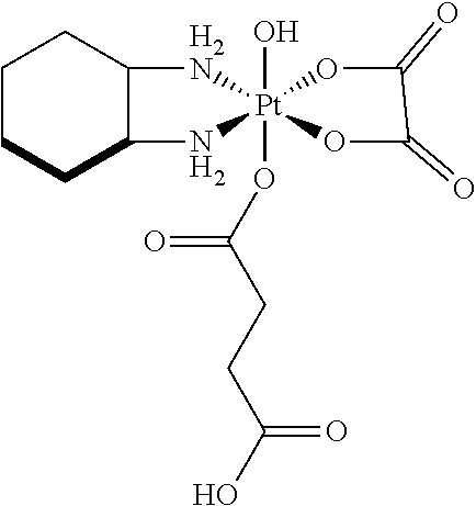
C1CCC2C(C1)[H2N][Pt]1(O)(OC(CCC(O)=O)=O)(N2)OC(=O)C(=O)O1
